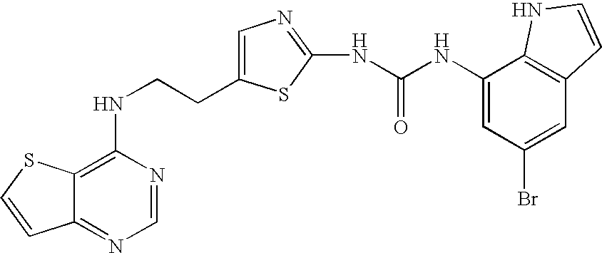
C(CNC1=C2C(=NC=N1)C=CS2)C1=CN=C(NC(=O)NC2=CC(Br)=CC3=C2NC=C3)S1
